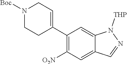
C1(C2=CCN([Boc])CC2)=C([O2N])C=C2C(=C1)N([THP])N=C2
